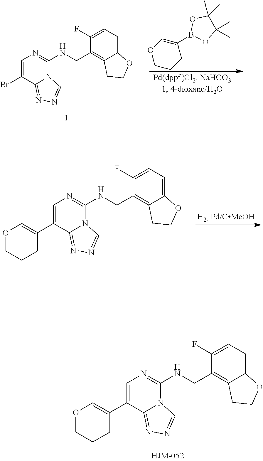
B1(C2=COCCC2)OC(C)(C)C(C)(C)O1.C1=C(Br)C2=NN=CN2C(NCC2=C3C(=CC=C2F)OCC3)=N1.C1=C(C2=COCCC2)C2=NN=CN2C(NCC2=C3C(=CC=C2F)OCC3)=N1.C1=C(C2=COCCC2)C2=NN=CN2C(NCC2=C3C(=CC=C2F)OCC3)=N1
